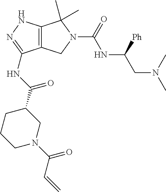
N1=C(NC(C2CCCN(C(C=C)=O)C2)=O)C2=C(N1)C(C)(C)N(C(NC(CN(C)C)[Ph])=O)C2
